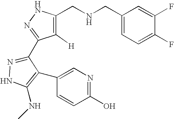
C1(CNCC2=C([H])C(C3=NNC(NC)=C3C3=CN=C(O)C=C3)=NN2)=CC=C(F)C(F)=C1
